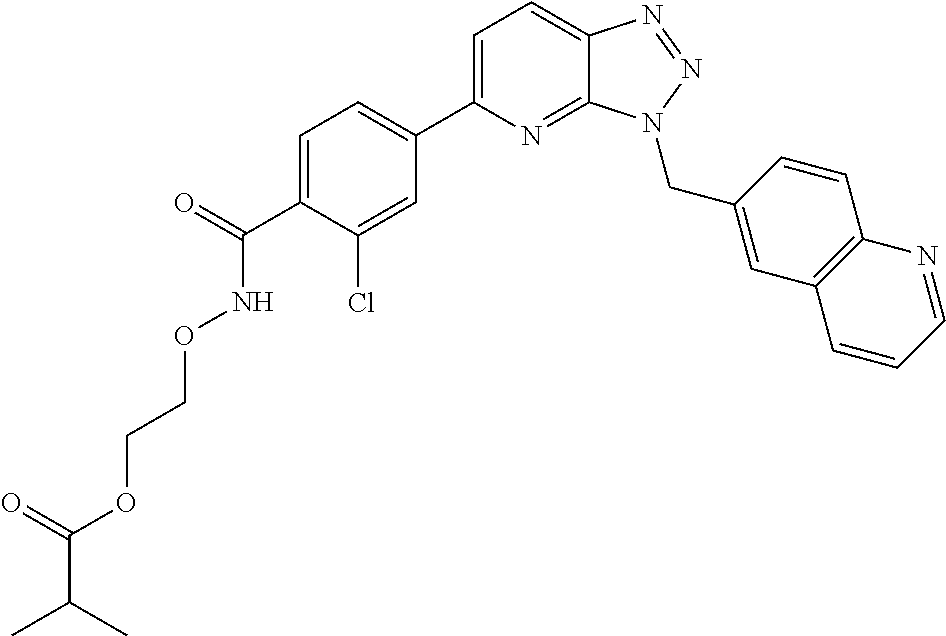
C1=C(C2=CC=C(C(=O)NOCCOC(C(C)C)=O)C(Cl)=C2)N=C2C(=C1)N=NN2CC1=CC2=C(C=C1)N=CC=C2
